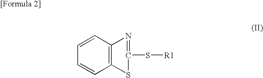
C1=CC2=C(C=C1)SC(S[R1])=N2
